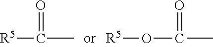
[R5]C(=O)C.O(C(=O)C)[R5]
